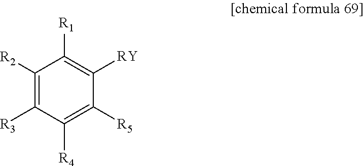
C1([R2])=C([R3])C([R4])=C([R5])C([RY])=C1[R1]
